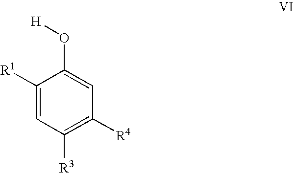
C1([R1])=CC([R3])=C([R4])C=C1O[H]
